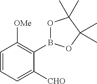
C1=CC=C([CHO])C(B2OC(C)(C)C(C)(C)O2)=C1[OMe]
